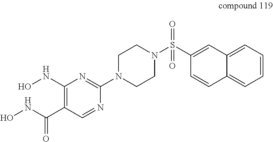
C1(NO)=C(C(NO)=O)C=NC(N2CCN(S(C3=CC4=CC=CC=C4C=C3)(=O)=O)CC2)=N1
